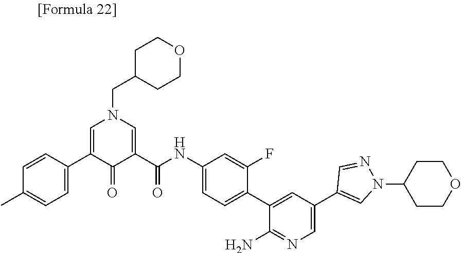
C1(C)=CC=C(C2=CN(CC3CCOCC3)C=C(C(NC3=CC=C(C4=CC(C5=CN(C6CCOCC6)N=C5)=CN=C4N)C(F)=C3)=O)C2=O)C=C1
